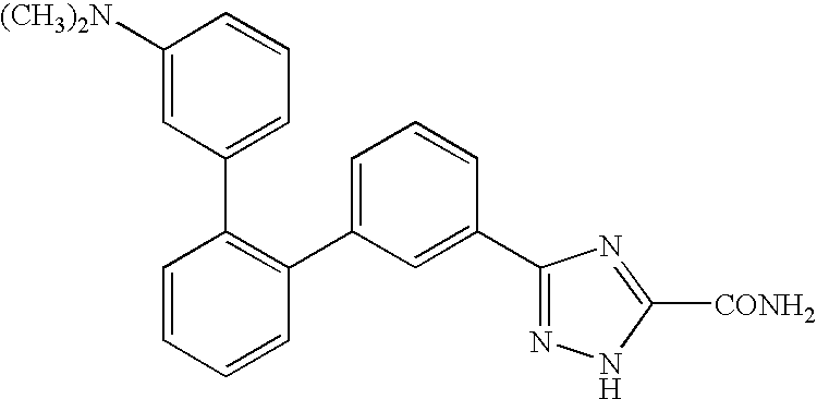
C1=CC=CC(C2=CC=CC(C3=NNC([CONH2])=N3)=C2)=C1C1=CC=CC([(CH3)2N])=C1
